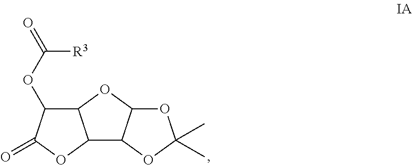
C12C3C(OC1C(OC(=O)[R3])C(=O)O2)OC(C)(C)O3
